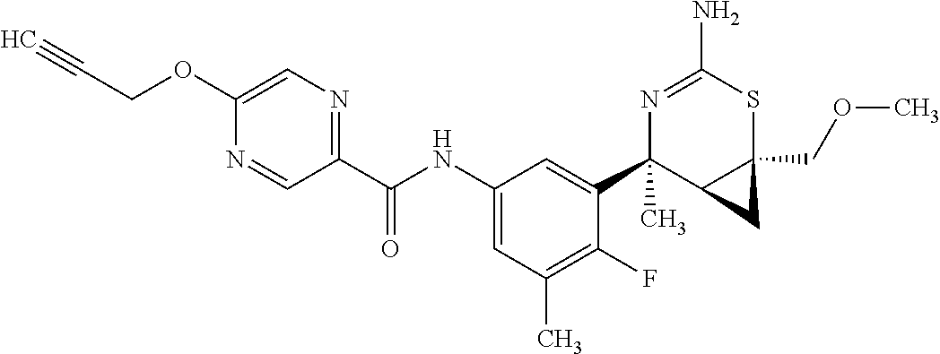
C1(OCC#C)=CN=C(C(NC2=CC(C)=C(F)C(C3(C)C4C(COC)(SC(N)=N3)C4)=C2)=O)C=N1
